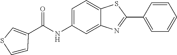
C1=C2C(=CC(NC(=O)C3=CSC=C3)=C1)N=C(C1=CC=CC=C1)S2
